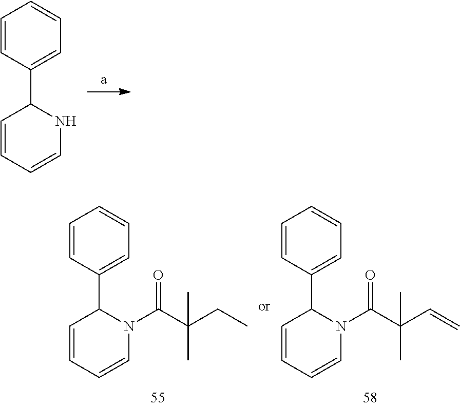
C1=CC(C2C=CC=CN2)=CC=C1.C1=CC(C2C=CC=CN2C(C(CC)(C)C)=O)=CC=C1.C1=CC(C2C=CC=CN2C(C(C=C)(C)C)=O)=CC=C1
